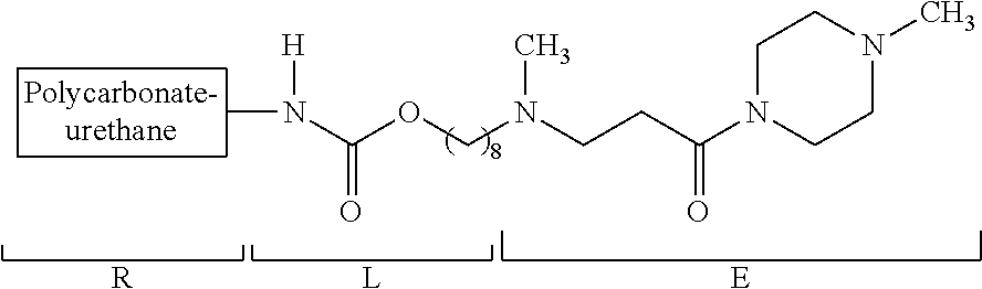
C1N(C(CCN(COC(N(C)[H])=O)C)=O)CCN(C)C1.[R].[L].[E]
